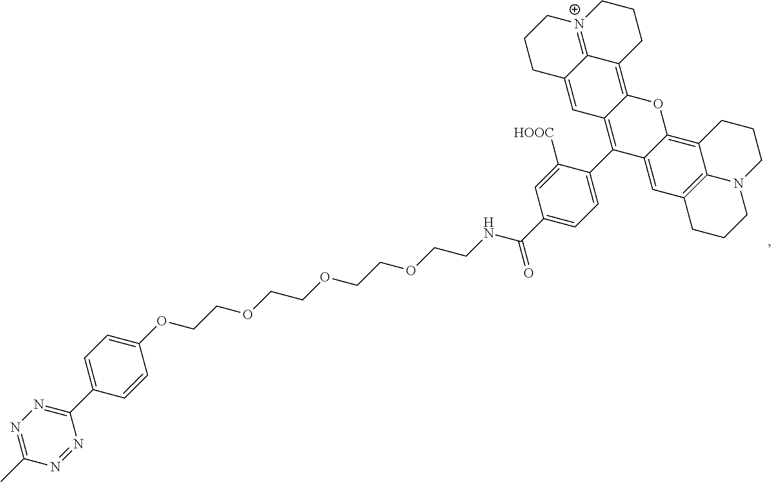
C1=C(C2=C3C(=C4C5=[N+](CCCC5=C3)CCC4)OC3=C4C5=C(C=C23)CCCN5CCC4)C([HOOC])=CC(C(NCCOCCOCCOCCOC2=CC=C(C3=NN=C(C)N=N3)C=C2)=O)=C1
